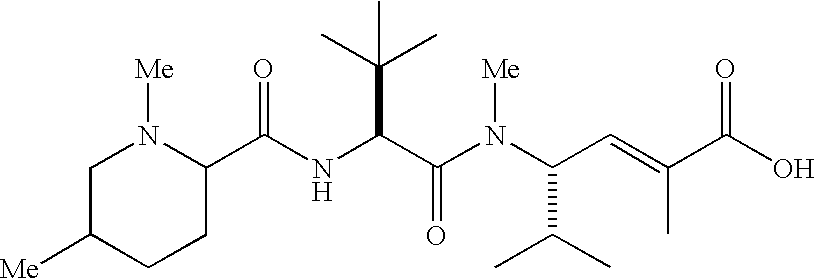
N(C(C(N(C(C=C(C(O)=O)C)C(C)C)[Me])=O)C(C)(C)C)C(=O)C1N([Me])CC([Me])CC1
